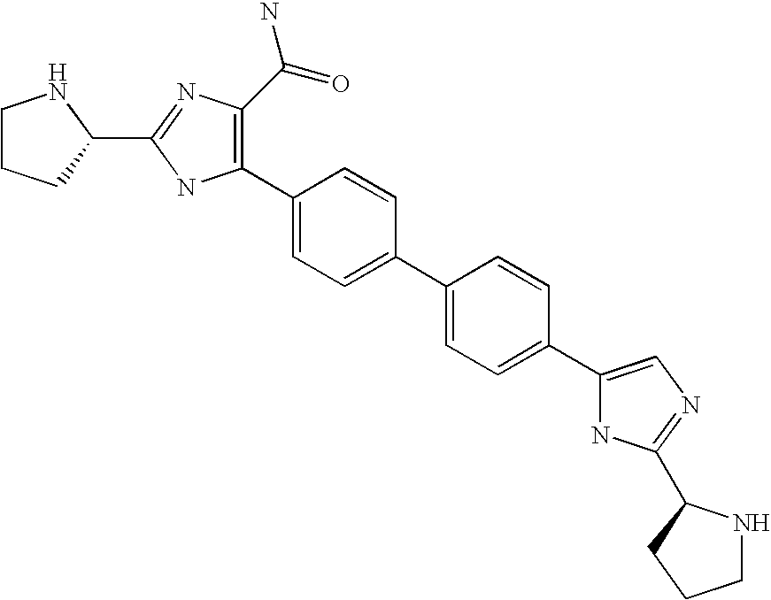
C1(C2=C(C(N)=O)N=C(C3NCCC3)N2)=CC=C(C2=CC=C(C3=CN=C(C4NCCC4)N3)C=C2)C=C1
